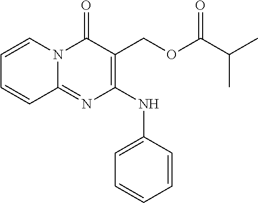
C1(NC2=CC=CC=C2)=C(COC(C(C)C)=O)C(=O)N2C(=N1)C=CC=C2
